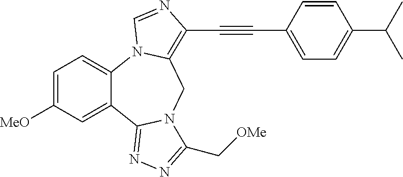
C1=C([MeO])C=C2C(=C1)N1C(=C(C#CC3=CC=C(C(C)C)C=C3)N=C1)CN1C2=NN=C1C[OMe]
